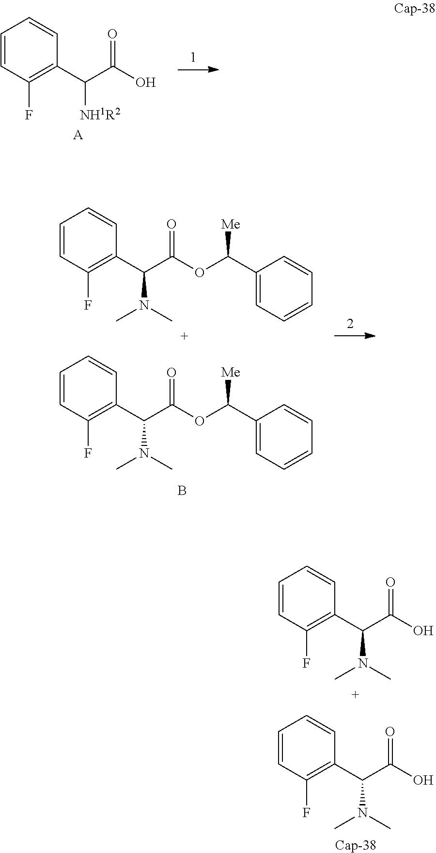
C1=CC(F)=C(C(C(O)=O)N(C)C)C=C1.C1=CC(F)=C(C(C(O)=O)N(C)C)C=C1.[Cap-38].C1=CC(F)=C(C(C(O)=O)[NH1R2])C=C1.[A].C1=CC(F)=C(C(C(OC(C2=CC=CC=C2)[Me])=O)N(C)C)C=C1.C1=CC(F)=C(C(C(OC(C2=CC=CC=C2)[Me])=O)N(C)C)C=C1.B
